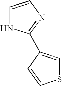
C1=CN=C(C2=CSC=C2)N1
